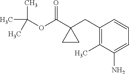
C1(CC2(C(OC(C)(C)C)=O)CC2)=C(C)C(N)=CC=C1
